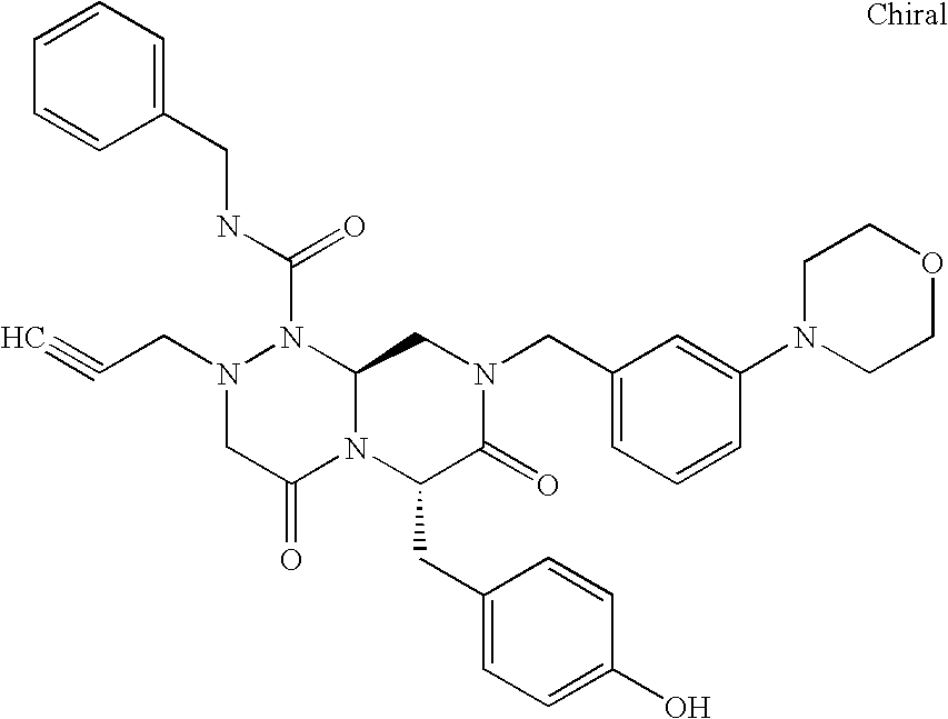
N1(C(NCC2=CC=CC=C2)=O)N(CC#C)CC(=O)N2C1CN(CC1=CC=CC(N3CCOCC3)=C1)C(=O)C2CC1=CC=C(O)C=C1
